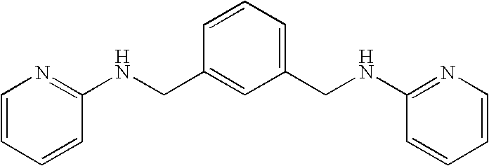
C1=CC=CC(NCC2=CC(CNC3=NC=CC=C3)=CC=C2)=N1
